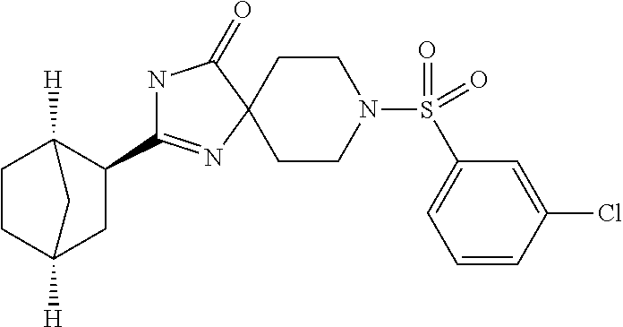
N1C(C2C3([H])CCC([H])(C2)C3)=NC2(C1=O)CCN(S(=O)(=O)C1=CC=CC(Cl)=C1)CC2
